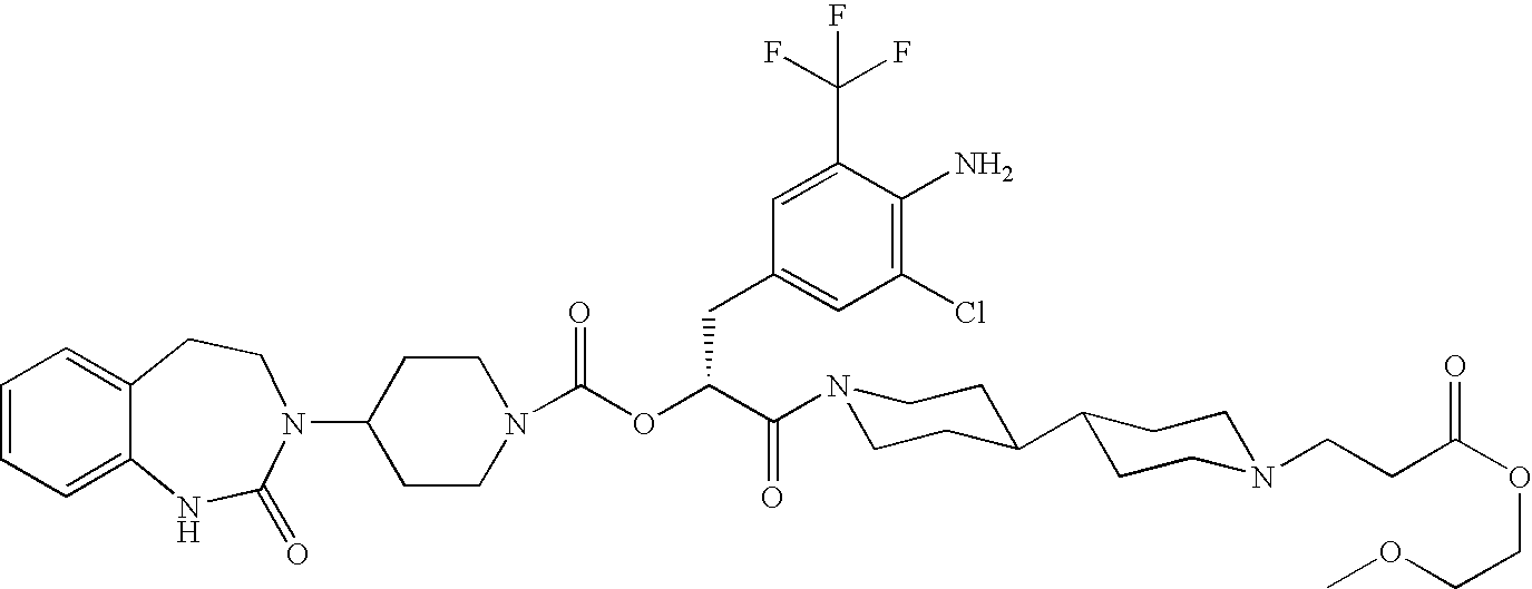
C1=CC=C2C(=C1)CCN(C1CCN(C(OC(C(N3CCC(C4CCN(CCC(OCCOC)=O)CC4)CC3)=O)CC3=CC(Cl)=C(N)C(C(F)(F)F)=C3)=O)CC1)C(=O)N2
